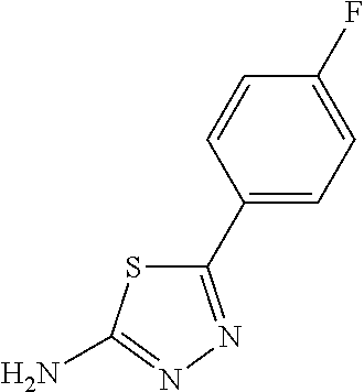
C1(C2=CC=C(F)C=C2)=NN=C(N)S1
